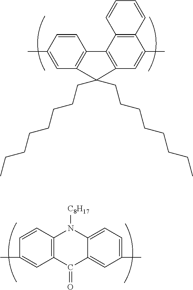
C12=C(C3=C(C=C1C)C(CCCCCCCC)(CCCCCCCC)C1=C3C=CC(C)=C1)C=CC=C2.C12=C(C=CC(C)=C1)N([C8H17])C1=CC=C(C)C=C1C2=O
